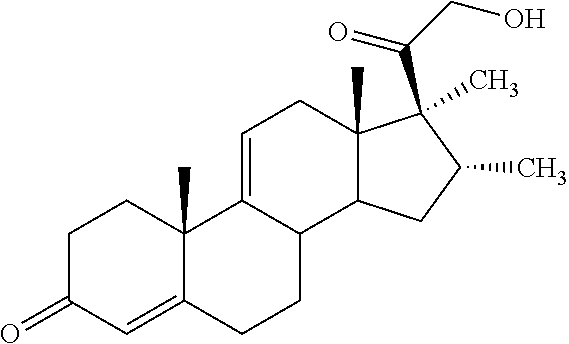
C1C(=O)C=C2C(C)(C1)C1=CCC3(C)C(C1CC2)CC(C)C3(C(CO)=O)C
